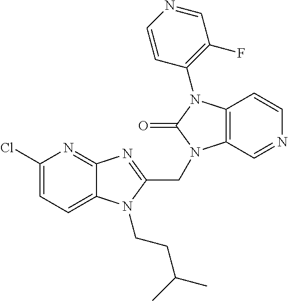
C12=NC(Cl)=CC=C1N(CCC(C)C)C(CN1C3=C(C=CN=C3)N(C3=C(F)C=NC=C3)C1=O)=N2
